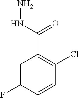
C1=C(F)C=CC(Cl)=C1C(=O)NN
